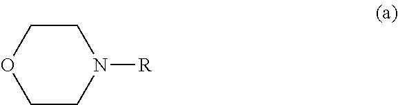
C1CN([R])CCO1
